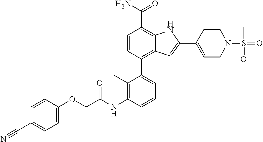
C1=CC(C2=CC=CC(NC(COC3=CC=C(C#N)C=C3)=O)=C2C)=C2C(=C1C(N)=O)NC(C1=CCN(S(=O)(C)=O)CC1)=C2
